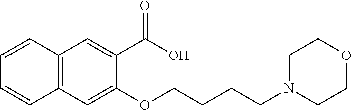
C1=CC2=C(C=C1)C=C(OCCCCN1CCOCC1)C(C(=O)O)=C2
